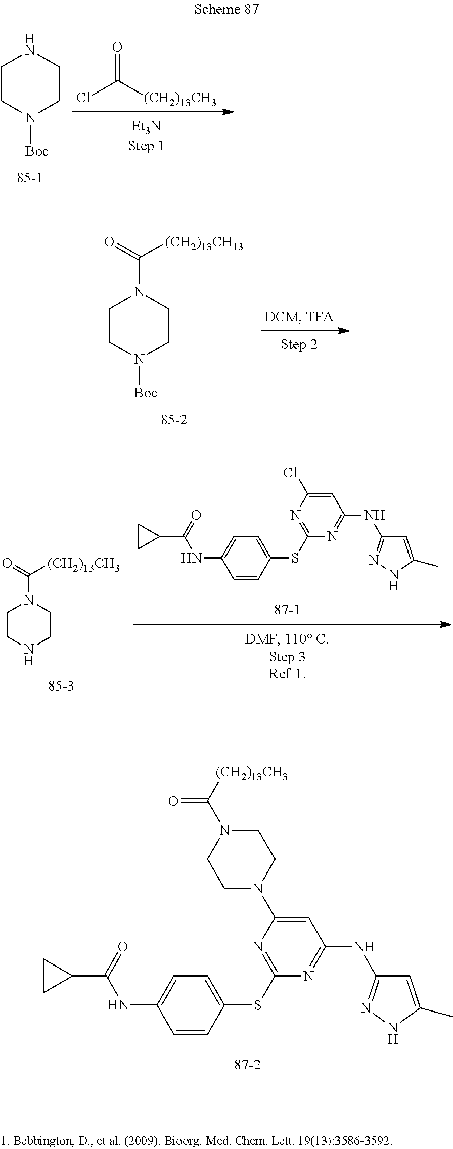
C1CN([Boc])CCN1.O=C(Cl)[(CH2)13CH3].C1CN([Boc])CCN1C([(CH2)13CH13])=O.C1(C(NC2=CC=C(SC3=NC(Cl)=CC(NC4=NNC(C)=C4)=N3)C=C2)=O)CC1.C1CNCCN1C(=O)[(CH2)13CH3].C1(C(NC2=CC=C(SC3=NC(N4CCN(C(=O)[(CH2)13CH3])CC4)=CC(NC4=NNC(C)=C4)=N3)C=C2)=O)CC1
